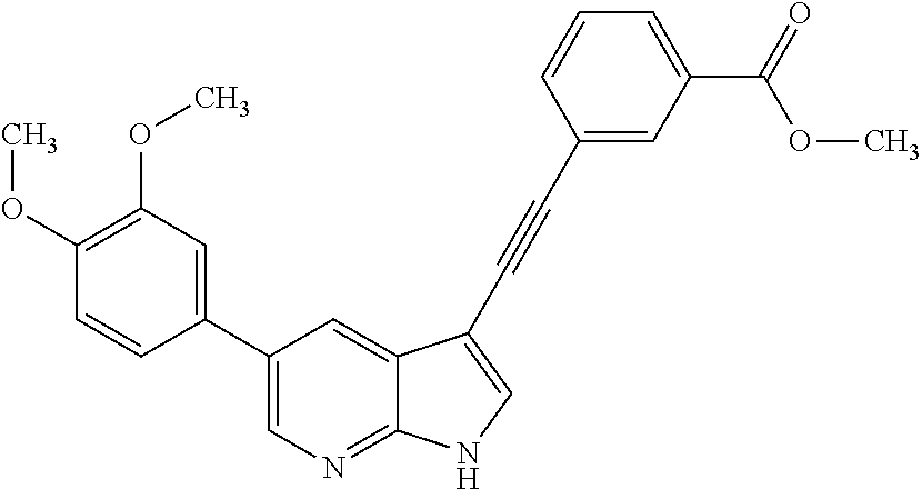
C1(C2=CC(OC)=C(OC)C=C2)=CN=C2C(=C1)C(C#CC1=CC(C(OC)=O)=CC=C1)=CN2
